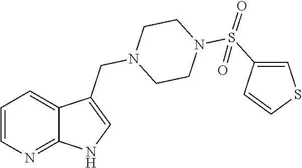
C1=CN=C2C(=C1)C(CN1CCN(S(=O)(=O)C3=CSC=C3)CC1)=CN2
